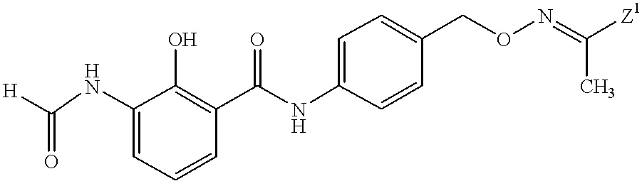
[H]C(NC1=CC=CC(C(NC2=CC=C(CON=C(C)[Z1])C=C2)=O)=C1O)=O
